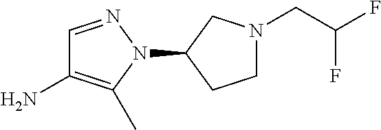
C1(N2N=CC(N)=C2C)CCN(CC(F)F)C1
